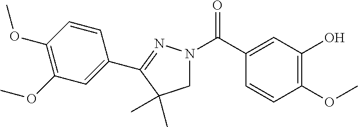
C1(OC)=C(O)C=C(C(N2CC(C)(C)C(C3=CC(OC)=C(OC)C=C3)=N2)=O)C=C1
